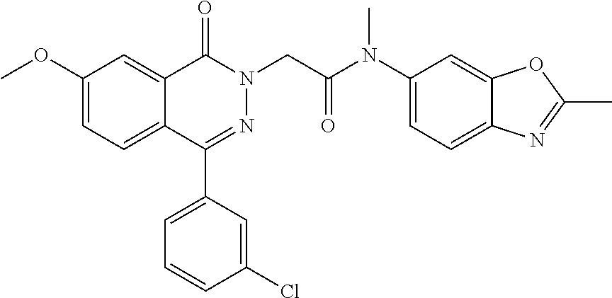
C1(OC)=CC=C2C(=C1)C(=O)N(CC(N(C1=CC=C3C(=C1)OC(C)=N3)C)=O)N=C2C1=CC=CC(Cl)=C1
